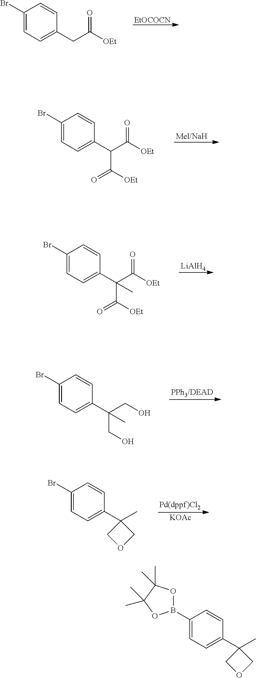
[EtOCOCN].C1(Br)=CC=C(CC(=O)[OEt])C=C1.C1(Br)=CC=C(C(C(=O)[OEt])C([OEt])=O)C=C1.[LiAlH4].C1(Br)=CC=C(C(C(=O)[OEt])(C([OEt])=O)C)C=C1.C1(Br)=CC=C(C(CO)(CO)C)C=C1.[KOAc].C1(Br)=CC=C(C2(C)COC2)C=C1.C1(B2OC(C)(C)C(C)(C)O2)=CC=C(C2(C)COC2)C=C1
